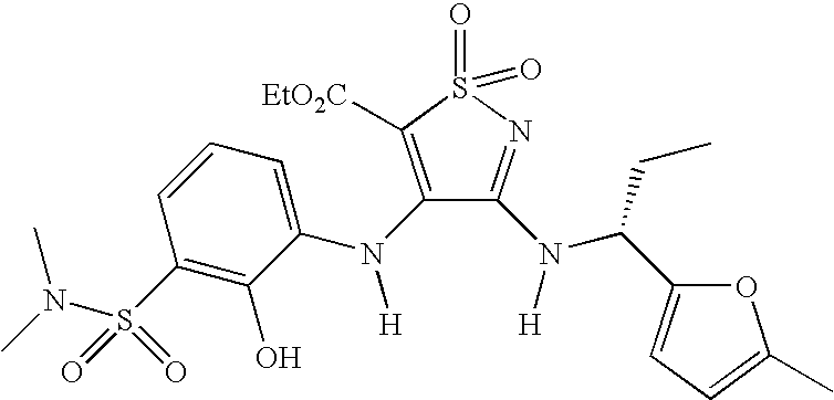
N(S(C1=C(O)C(N([H])C2=C([EtO2C])S(=O)(=O)N=C2N(C(CC)C2=CC=C(C)O2)[H])=CC=C1)(=O)=O)(C)C
